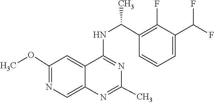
N1=C(NC(C2=C(F)C(C(F)F)=CC=C2)C)C2=CC(OC)=NC=C2N=C1C
